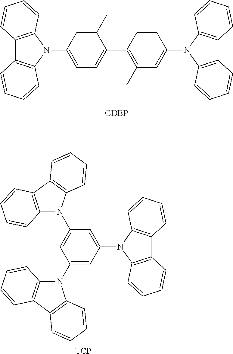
[CDBP].C1(C)=CC(N2C3=C(C4=C2C=CC=C4)C=CC=C3)=CC=C1C1=C(C)C=C(N2C3=C(C4=C2C=CC=C4)C=CC=C3)C=C1.C1=C(N2C3=C(C4=C2C=CC=C4)C=CC=C3)C=C(N2C3=C(C4=C2C=CC=C4)C=CC=C3)C=C1N1C2=C(C3=C1C=CC=C3)C=CC=C2.[TCP]
